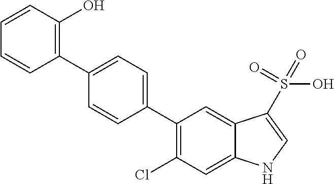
C1(C2=CC=C(C3=C(O)C=CC=C3)C=C2)=C(Cl)C=C2C(=C1)C(S(=O)(=O)O)=CN2
